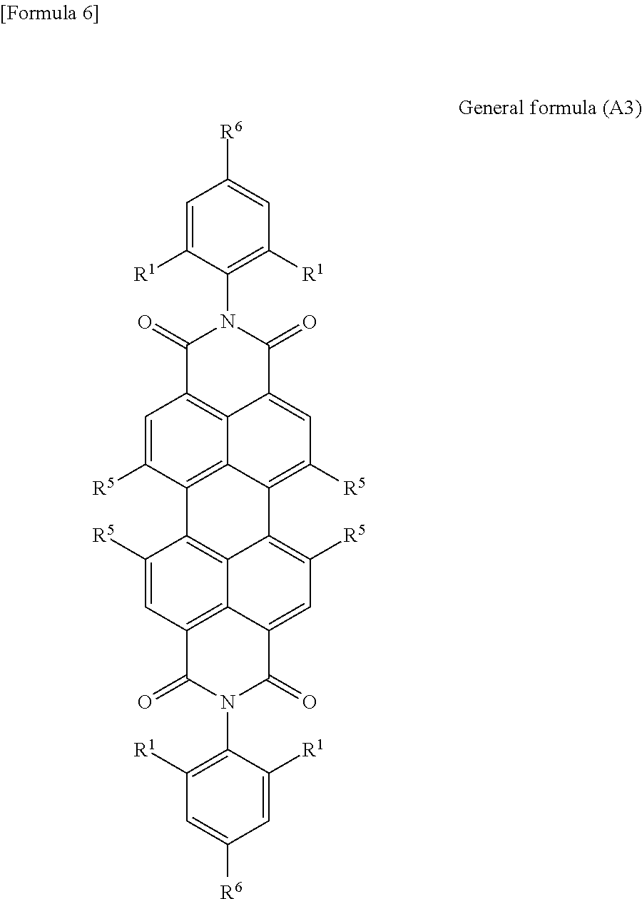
C1=C([R1])C(N2C(=O)C3=C4C(=CC([R5])=C5C4=C(C([R5])=C3)C3=C4C5=C([R5])C=C5C4=C(C=C3[R5])C(=O)N(C3=C([R1])C=C([R6])C=C3[R1])C5=O)C2=O)=C([R1])C=C1[R6]
